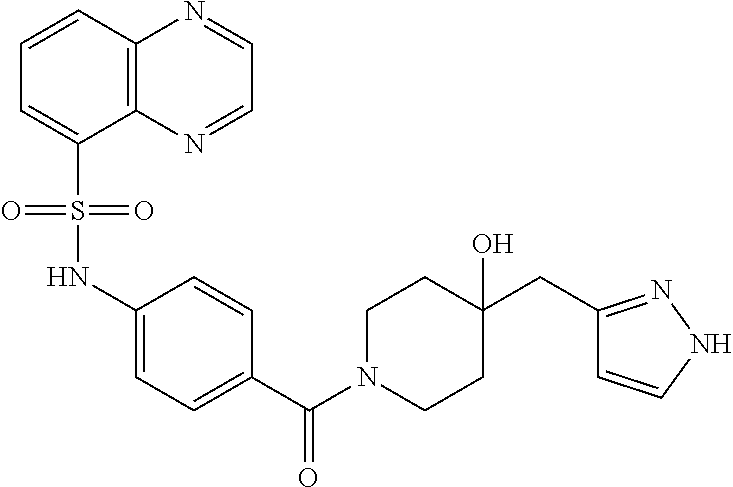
C1=CC(C(N2CCC(CC3=NNC=C3)(O)CC2)=O)=CC=C1NS(C1=CC=CC2=C1N=CC=N2)(=O)=O
